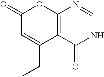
C12=C(C(=O)NC=N1)C(CC)=CC(=O)O2
